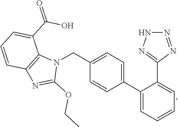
N1(CC2=CC=C(C3=CC=CC=C3C3=NNN=N3)C=C2)C2=C(N=C1OCC)C=CC=C2C(O)=O
